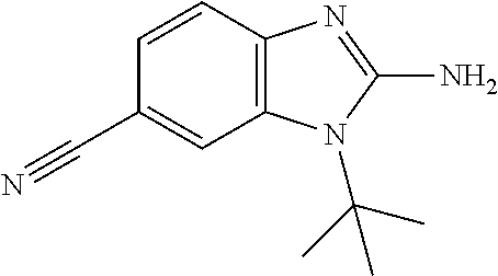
C1=CC2=C(C=C1C#N)N(C(C)(C)C)C(N)=N2
